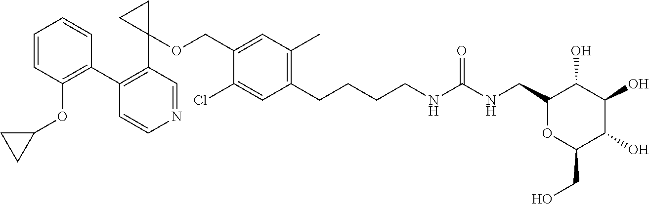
C1(C2=C(OC3CC3)C=CC=C2)=C(C2(OCC3=CC(C)=C(CCCCNC(NCC4OC(CO)C(O)C(O)C4O)=O)C=C3Cl)CC2)C=NC=C1
